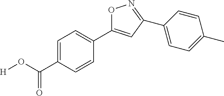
O1C(C2=CC=C(C(=O)O[H])C=C2)=CC(C2=CC=C(C)C=C2)=N1
